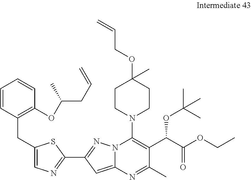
C1=CC(CC2=CN=C(C3=NN4C(=C3)N=C(C)C(C(C(OCC)=O)OC(C)(C)C)=C4N3CCC(OCC=C)(C)CC3)S2)=C(OC(CC=C)C)C=C1
